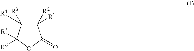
C1([R2])([R1])C([R3])([R4])C([R5])([R6])OC1=O
